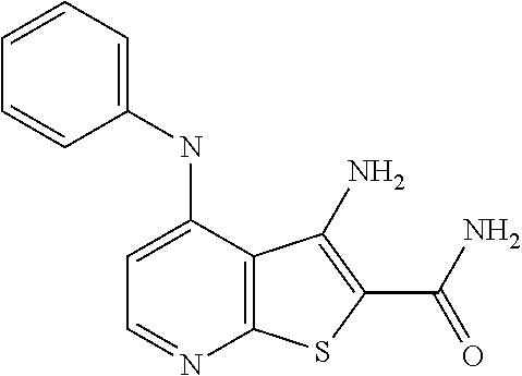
C12=C(C(NC3=CC=CC=C3)=CC=N1)C(N)=C(C(N)=O)S2
